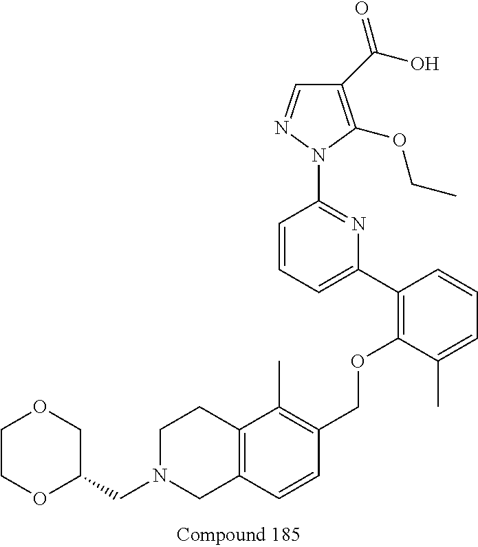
C1=CC=C(C2=C(OCC3=C(C)C4=C(C=C3)CN(CC3COCCO3)CC4)C(C)=CC=C2)N=C1N1C(OCC)=C(C(O)=O)C=N1
